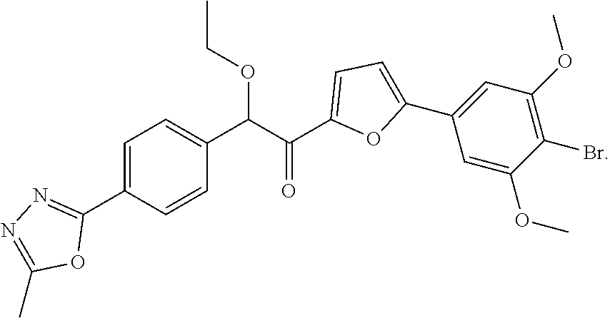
C(C(C1=CC=C(C2=CC(OC)=C(Br)C(OC)=C2)O1)=O)(C1=CC=C(C2=NN=C(C)O2)C=C1)OCC
